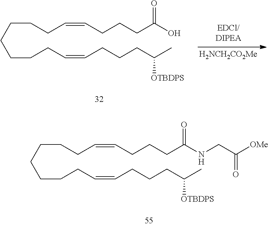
C(CCCCC=CCCCC(O)=O)CCC=CCCCC(C)[OTBDPS].[H2NCH2CO2Me].C(CCCCC=CCCCC(NCC([OMe])=O)=O)CCC=CCCCC(C)[OTBDPS]
